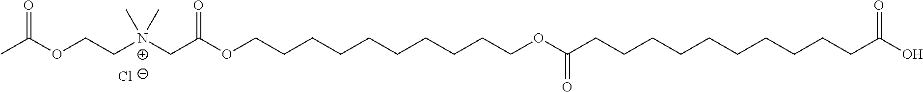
[Cl-].O(CC[N+](CC(OCCCCCCCCCCOC(CCCCCCCCCCC(O)=O)=O)=O)(C)C)C(C)=O
